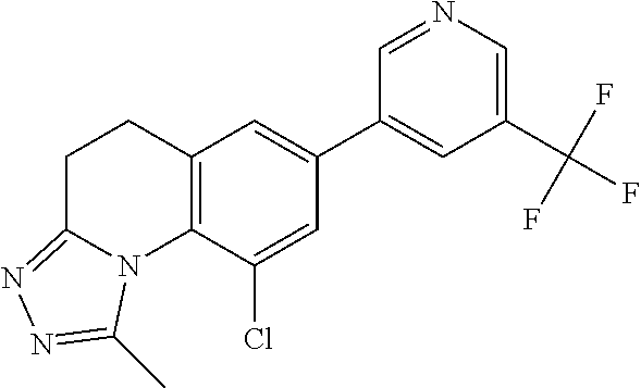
N1=CC(C2=CC3=C(C(Cl)=C2)N2C(=NN=C2C)CC3)=CC(C(F)(F)F)=C1
